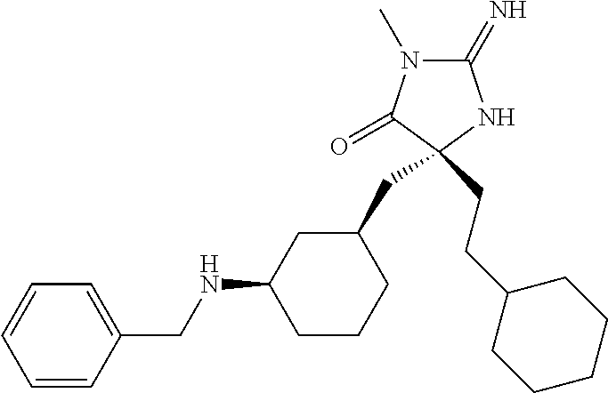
C1(=N)N(C)C(=O)C(CC2CC(NCC3=CC=CC=C3)CCC2)(CCC2CCCCC2)N1
